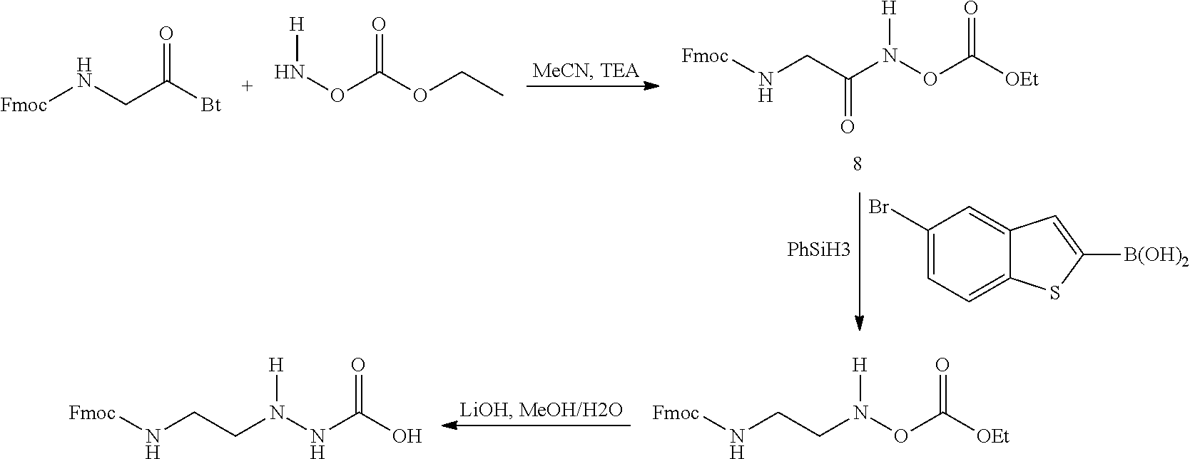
[Fmoc]NCCN(OC([OEt])=O)[H].[Fmoc]NCCN(NC(O)=O)[H].[Fmoc]NCC([Bt])=O.N(OC(OCC)=O)[H].[Fmoc]NCC(N(OC([OEt])=O)[H])=O.C1(Br)=CC=C2C(=C1)C=C([B(OH)2])S2.[PhSiH3]
